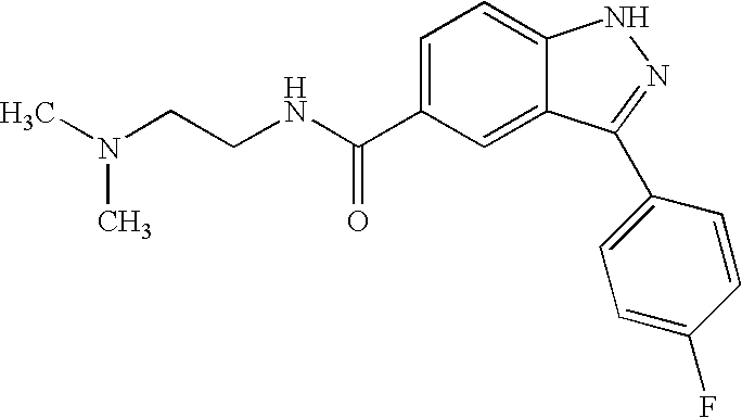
C1(C(NCCN(C)C)=O)=CC=C2C(=C1)C(C1=CC=C(F)C=C1)=NN2
